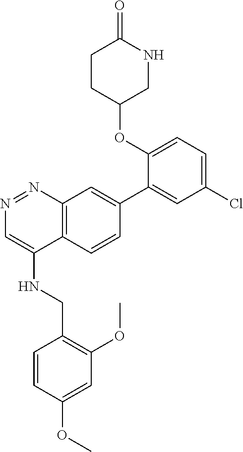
N1=NC2=C(C(NCC3=C(OC)C=C(OC)C=C3)=C1)C=CC(C1=CC(Cl)=CC=C1OC1CNC(=O)CC1)=C2
